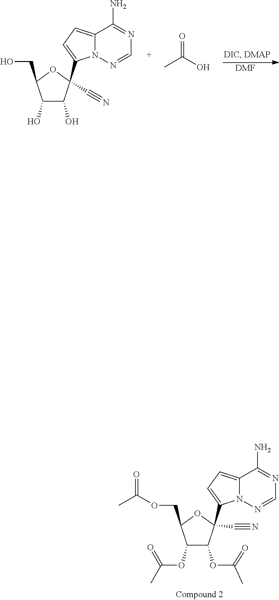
C1(OC(=O)C)C(OC(C)=O)C(C#N)(C2=CC=C3N2N=CN=C3N)OC1COC(C)=O.[DMF].C1(O)C(O)C(C#N)(C2=CC=C3N2N=CN=C3N)OC1CO.O=C(C)O
